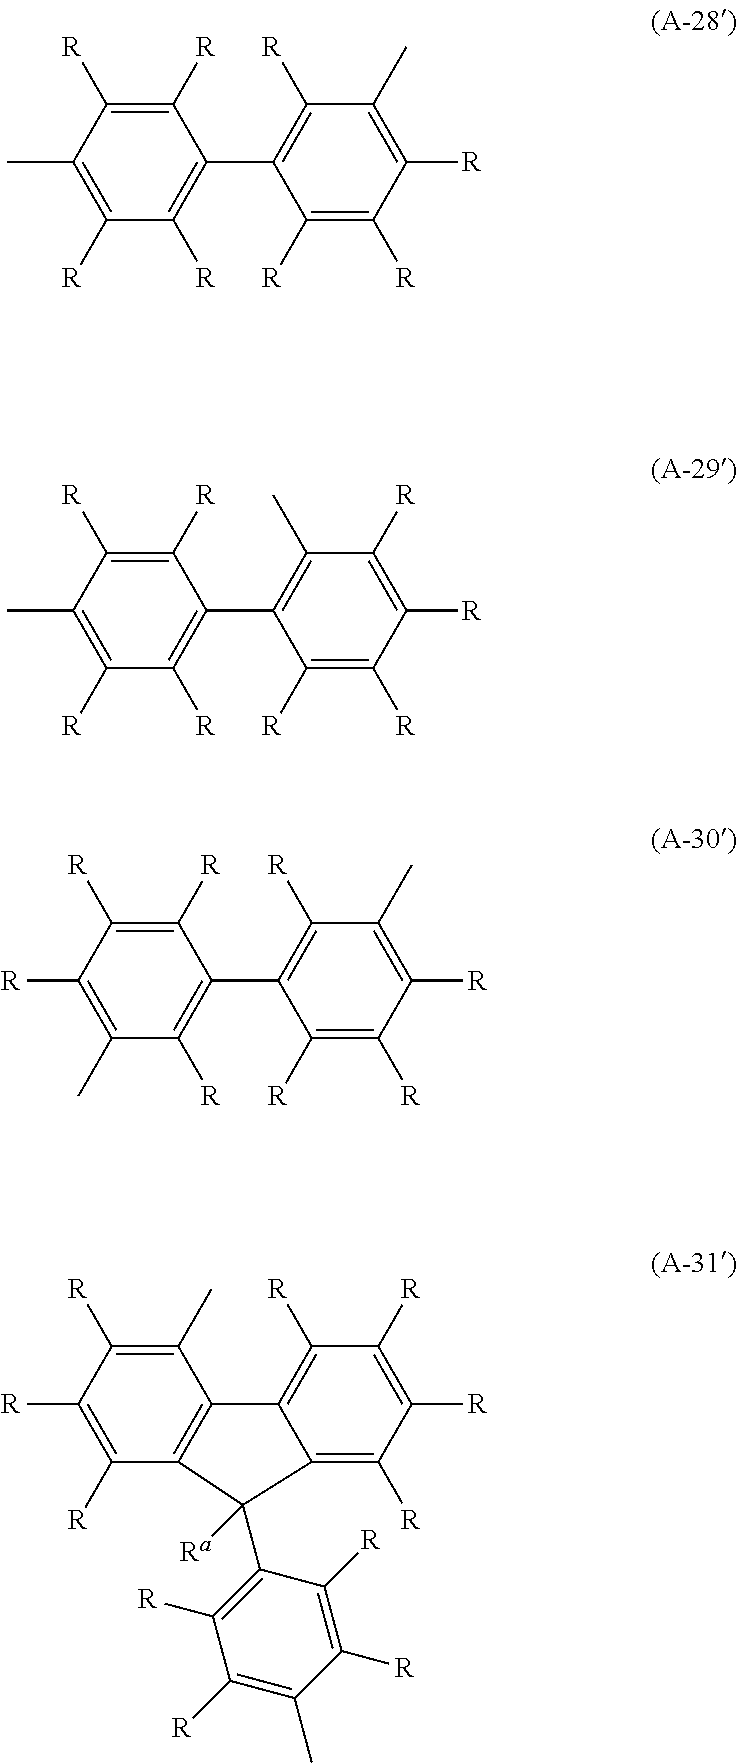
C1(C)=C([R])C([R])=C(C2=C([R])C(C)=C([R])C([R])=C2[R])C([R])=C1[R].C1(C)=C([R])C([R])=C(C2=C(C)C([R])=C([R])C([R])=C2[R])C([R])=C1[R].C1([R])=C(C)C([R])=C(C2=C([R])C(C)=C([R])C([R])=C2[R])C([R])=C1[R].C1([R])=C([R])C2=C(C(C)=C1[R])C1=C([R])C([R])=C([R])C([R])=C1C2([Ra])C1=C([R])C([R])=C(C)C([R])=C1[R]
